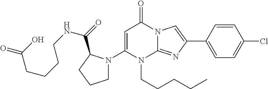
C1(N2CCCC2C(=O)NCCCCC(=O)O)=CC(=O)N2C(=NC(C3=CC=C(Cl)C=C3)=C2)N1CCCCC
